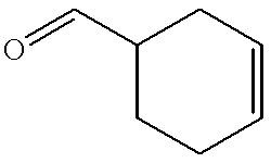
C1(C=O)CCC=CC1
